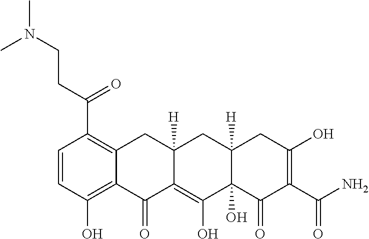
C1=CC(O)=C2C(=C1C(CCN(C)C)=O)CC1([H])C(=C(O)C3(O)C([H])(C1)CC(O)=C(C(N)=O)C3=O)C2=O
